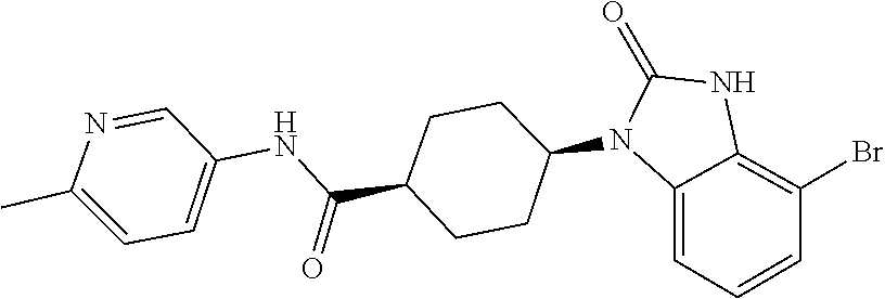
C1(=O)NC2=C(Br)C=CC=C2N1C1CCC(C(NC2=CC=C(C)N=C2)=O)CC1
